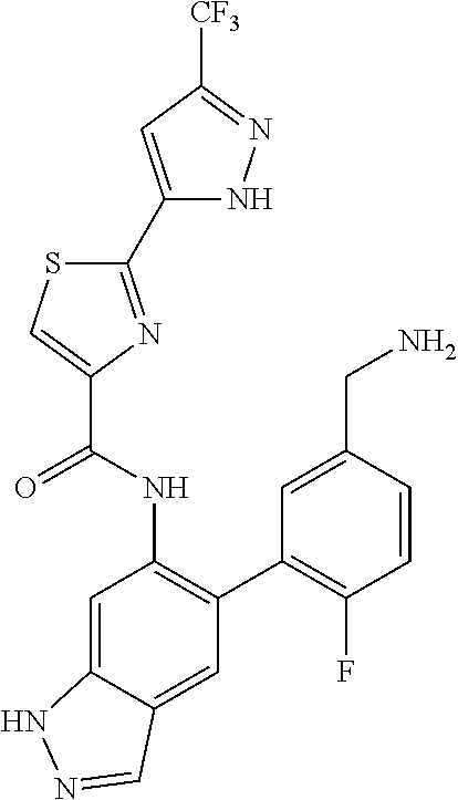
C1(C2=NC(C(NC3=C(C4=C(F)C=CC(CN)=C4)C=C4C(=C3)NN=C4)=O)=CS2)=CC([CF3])=NN1
